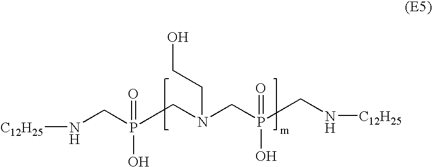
N(CP(=O)(O)CN(CCO)CP(O)(=O)CN[C12H25])[C12H25]
